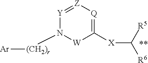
[Y]1=[Z][Q]=C([X]C([R6])[R5])[W]N1[(CH2)r][Ar]
